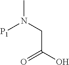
[P1]N(C)CC(=O)O
